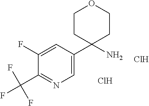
C1(F)=CC(C2(N)CCOCC2)=CN=C1C(F)(F)F.Cl.Cl
